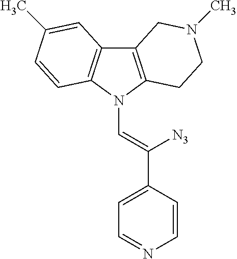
C12=C(N(C=C(C3=CC=NC=C3)[N3])C3=C1C=C(C)C=C3)CCN(C)C2
